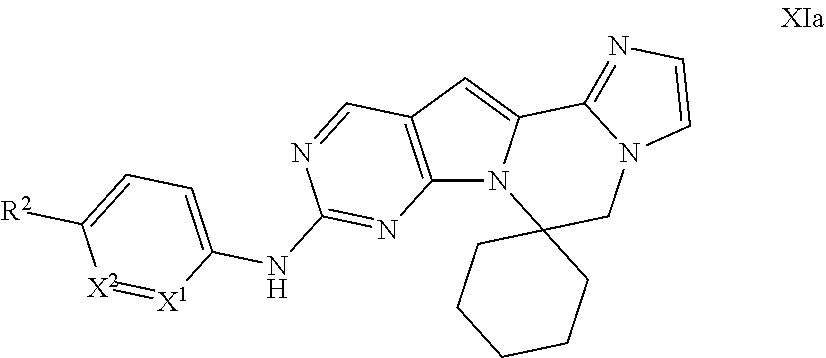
C12=C(C=C3N1C1(CN4C3=NC=C4)CCCCC1)C=NC(NC1=CC=C([R2])[X2]=[X1]1)=N2
